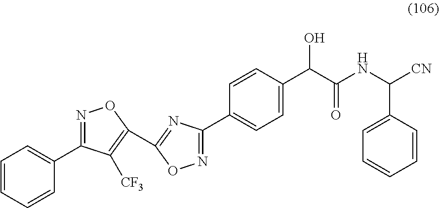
C1=CC=CC(C2=NOC(C3=NC(C4=CC=C(C(C(NC([CN])C5=CC=CC=C5)=O)O)C=C4)=NO3)=C2[CF3])=C1
